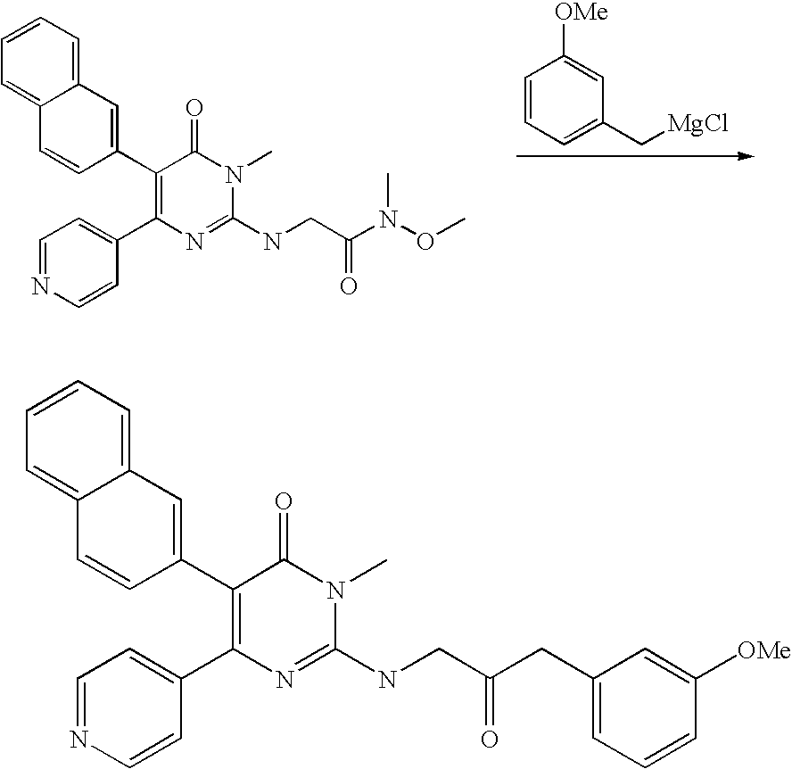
C12=CC=CC=C1C=CC(C1=C(C3=CC=NC=C3)N=C(NCC(N(OC)C)=O)N(C)C1=O)=C2.C1=CC=C(C[MgCl])C=C1[OMe].C12=CC=CC=C1C=CC(C1=C(C3=CC=NC=C3)N=C(NCC(CC3=CC=CC([OMe])=C3)=O)N(C)C1=O)=C2
